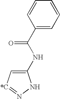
C1(NC(C2=CC=CC=C2)=O)=C[*C]=NN1
